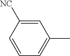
CC1=CC=CC([CN])=C1
